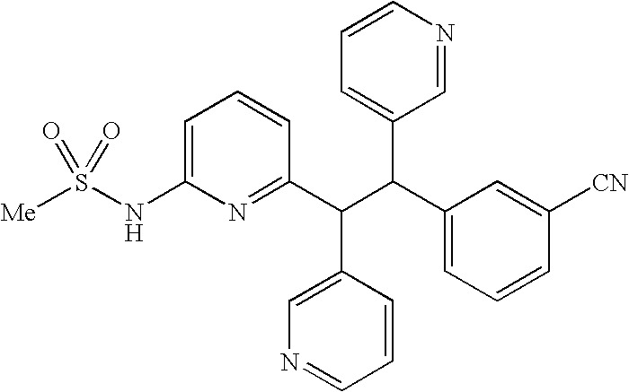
C1=C(NS([Me])(=O)=O)N=C(C(C(C2=CC=CC([CN])=C2)C2=CC=CN=C2)C2=CN=CC=C2)C=C1
